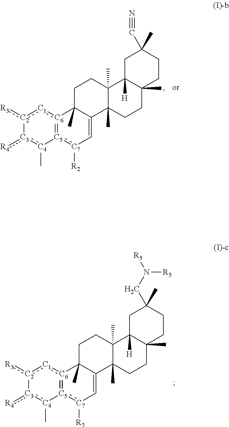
[C2]1(:[R3]):[C1]:[C6]2=[C5](:[C7]([R2])C=C3C2(C)CCC2(C)C3(C)CCC3(C)C2([H])CC(CN([R5])[R5])(C)CC3)[C4](C):[C3]1:[R4].[C2]1(:[R3]):[C1]:[C6]2=[C5](:[C7]([R2])C=C3C2(C)CCC2(C)C3(C)CCC3(C)C2([H])CC(C#N)(C)CC3)[C4](C):[C3]1:[R4]
